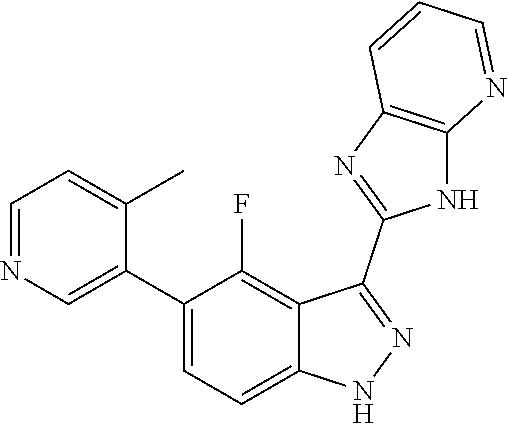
C1=NC=C(C2=CC=C3C(=C2F)C(C2=NC4=C(N2)N=CC=C4)=NN3)C(C)=C1
